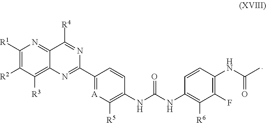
C1([R1])=C([R2])C([R3])=C2C(=N1)C([R4])=NC(C1=[A]C([R5])=C(NC(NC3=C([R6])C(F)=C(NC(C)=O)C=C3)=O)C=C1)=N2
